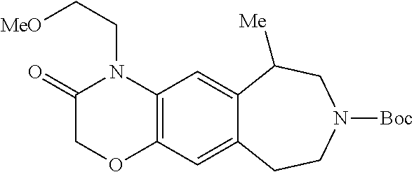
C12=C(C=C3C(=C1)CCN([Boc])CC3[Me])N(CC[MeO])C(=O)CO2
